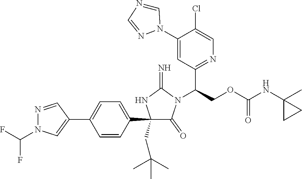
C1(C2=CC=C(C3=CN(C(F)F)N=C3)C=C2)(CC(C)(C)C)C(=O)N(C(COC(NC2(C)CC2)=O)C2=NC=C(Cl)C(N3C=NC=N3)=C2)C(=N)N1
